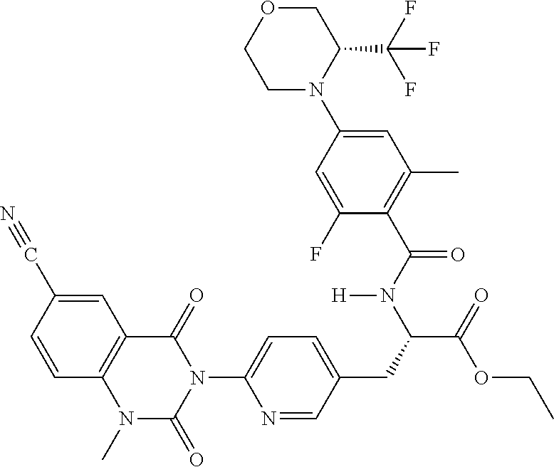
C1=CC(C#N)=CC2=C1N(C)C(=O)N(C1=CC=C(CC(C(=O)OCC)N(C(C3=C(C)C=C(N4C(C(F)(F)F)COCC4)C=C3F)=O)[H])C=N1)C2=O
